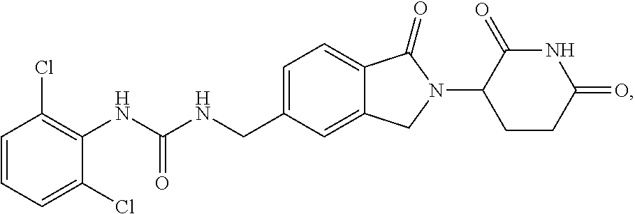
C1=C(CNC(NC2=C(Cl)C=CC=C2Cl)=O)C=C2C(=C1)C(=O)N(C1CCC(=O)NC1=O)C2
